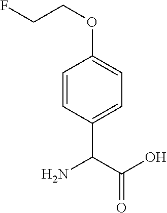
O(CCF)C1=CC=C(C(C(O)=O)N)C=C1
